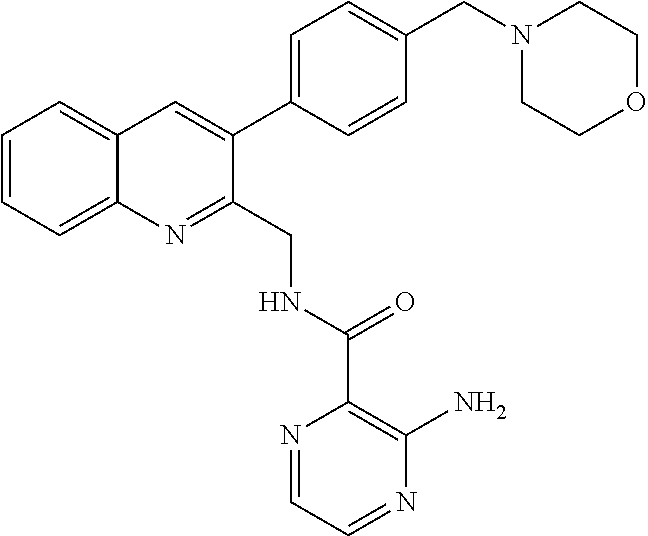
C1=CC=C2C(=C1)C=C(C1=CC=C(CN3CCOCC3)C=C1)C(CNC(C1=C(N)N=CC=N1)=O)=N2
